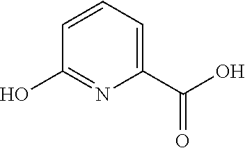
C1=C(C(O)=O)N=C(O)C=C1
